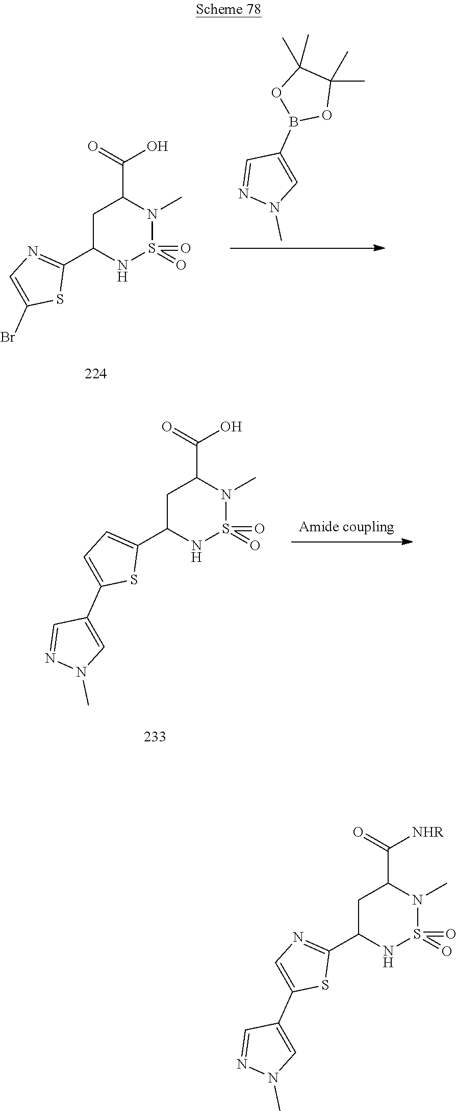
C1C(C2=CC=C(C3=CN(C)N=C3)S2)NS(=O)(=O)N(C)C1C(=O)O.C1C(C2=NC=C(Br)S2)NS(=O)(=O)N(C)C1C(=O)O.C1(C)(C)C(C)(C)OB(C2=CN(C)N=C2)O1.C1C(C2=NC=C(C3=CN(C)N=C3)S2)NS(=O)(=O)N(C)C1C(=O)[NHR]
